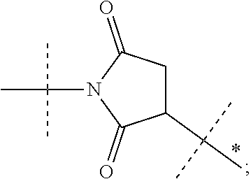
C1(C(C)(C)C)CC(=O)N(C(C)(C)C)C1=O
